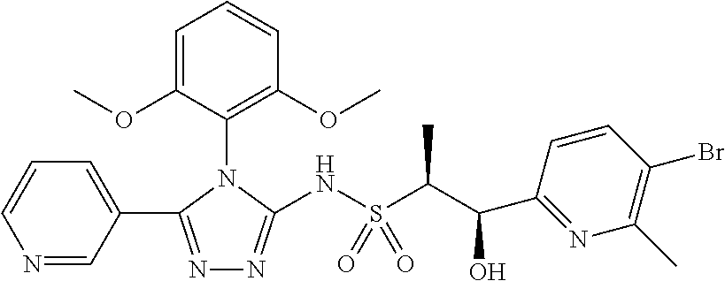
C1(N2C(NS(=O)(C(C)C(O)C3=NC(C)=C(Br)C=C3)=O)=NN=C2C2=CC=CN=C2)=C(OC)C=CC=C1OC
